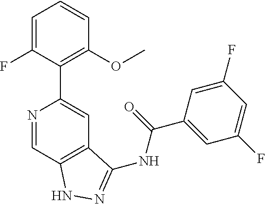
N1=CC2=C(C=C1C1=C(OC)C=CC=C1F)C(NC(C1=CC(F)=CC(F)=C1)=O)=NN2
